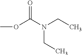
O=C(OC)N(CC)CC
